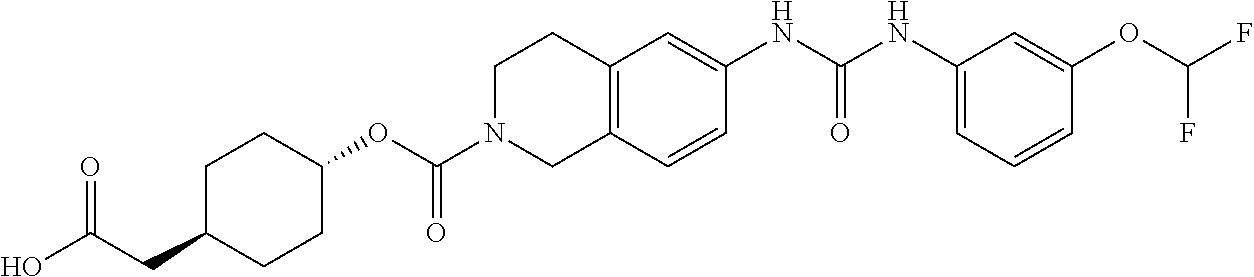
C1C(CC(O)=O)CCC(OC(N2CC3=C(CC2)C=C(NC(NC2=CC=CC(OC(F)F)=C2)=O)C=C3)=O)C1
